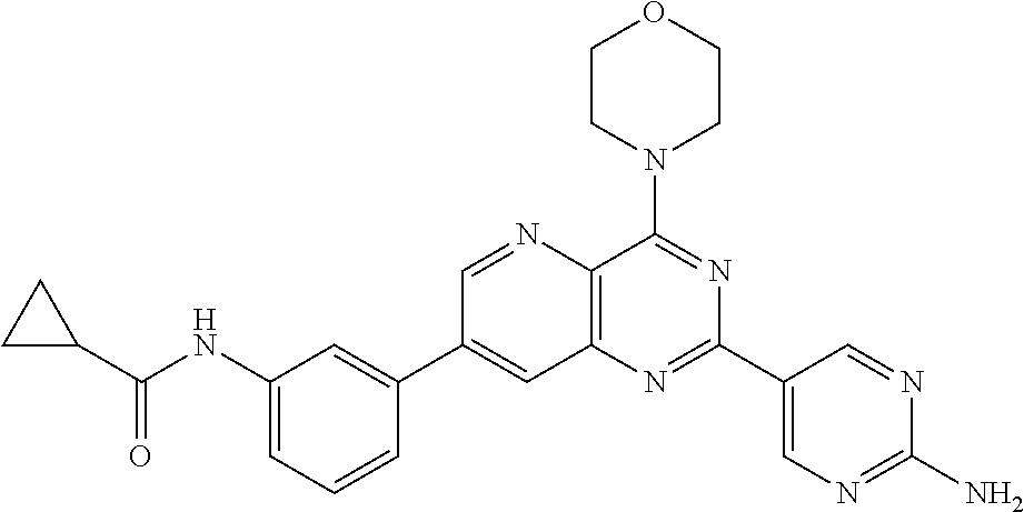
C1(NC(C2CC2)=O)=CC=CC(C2=CC3=C(C(N4CCOCC4)=NC(C4=CN=C(N)N=C4)=N3)N=C2)=C1
